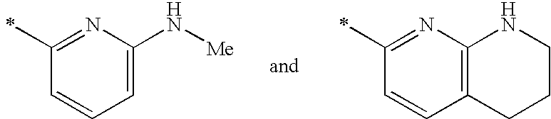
C1(C)=NC(N[Me])=CC=C1.C1(C)=NC2=C(C=C1)CCCN2
